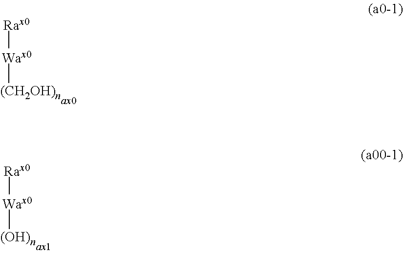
[Wax0]([(CH2OH)n])[Rax0].[Wax0]([(OH)n])[Rax0]
